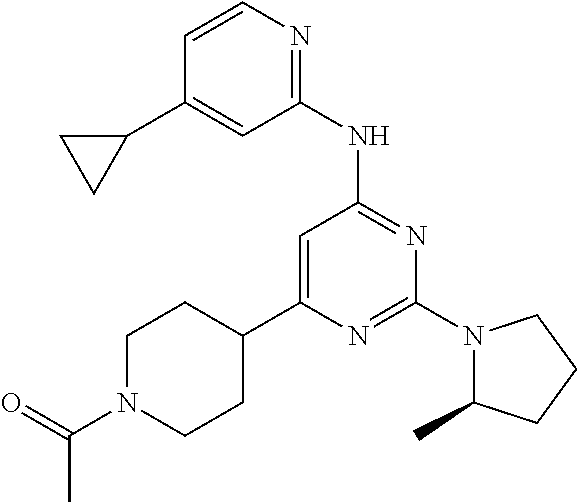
N1=C(N2C(C)CCC2)N=C(NC2=NC=CC(C3CC3)=C2)C=C1C1CCN(C(=O)C)CC1
